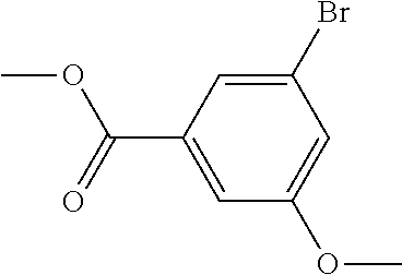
C1=C(C(OC)=O)C=C(Br)C=C1OC
